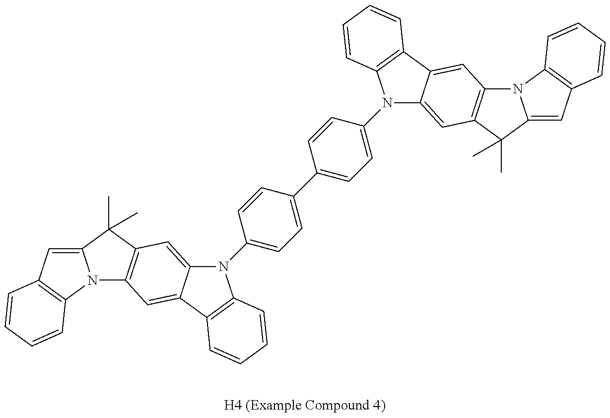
C12=CC3=C(N1C1=C(C2(C)C)C=C2C(=C1)C1=C(N2C2=CC=C(C4=CC=C(N5C6=CC7=C(C=C6C6=C5C=CC=C6)N5C(=CC6=C5C=CC=C6)C7(C)C)C=C4)C=C2)C=CC=C1)C=CC=C3
